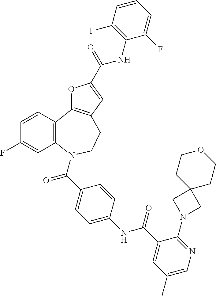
C1=CC2=C(C=C1F)N(C(C1=CC=C(NC(C3=CC(C)=CN=C3N3CC4(C3)CCOCC4)=O)C=C1)=O)CCC1=C2OC(C(=O)NC2=C(F)C=CC=C2F)=C1
